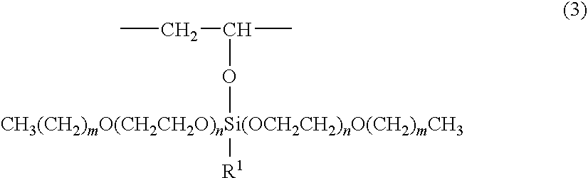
CCC(C)O[CH3(CH2)mO(CH2CH2O)nSi(OCH2CH2)nO(CH2)mCH3][R1]
